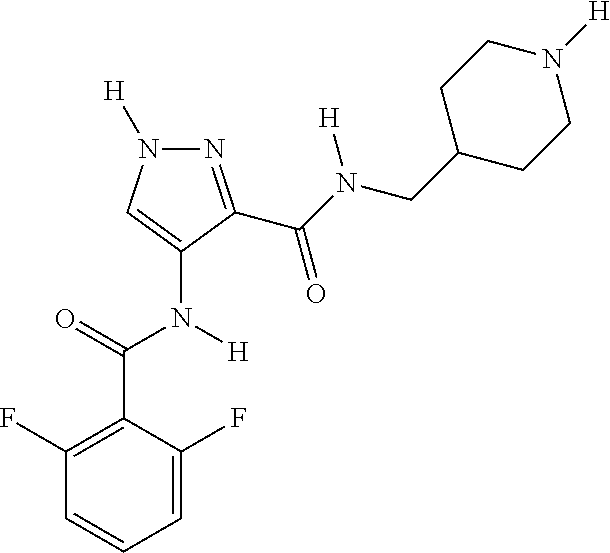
N1=C(C(N(CC2CCN([H])CC2)[H])=O)C(N([H])C(=O)C2=C(F)C=CC=C2F)=CN1[H]
